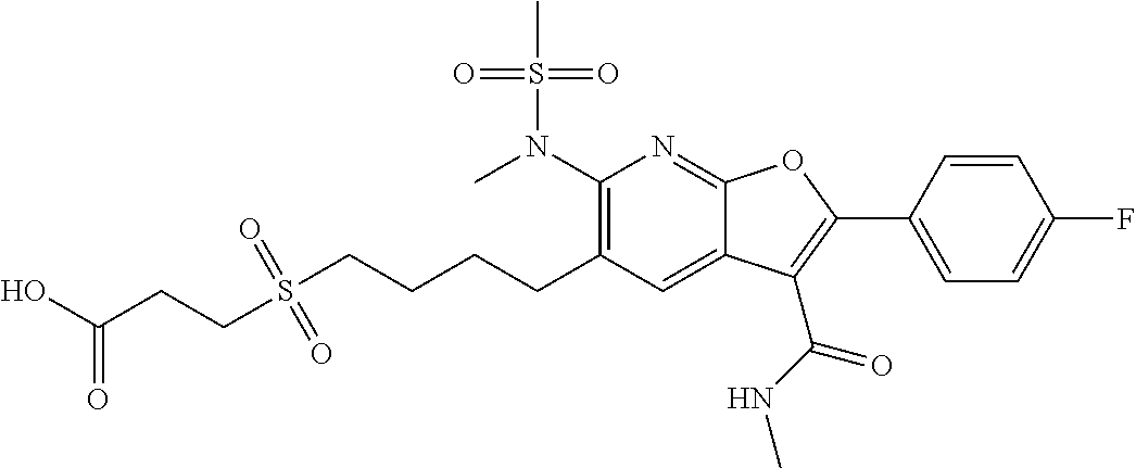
C1(N(C)S(C)(=O)=O)=C(CCCCS(=O)(CCC(O)=O)=O)C=C2C(=N1)OC(C1=CC=C(F)C=C1)=C2C(NC)=O
